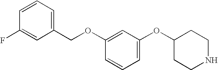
C1=C(OC2CCNCC2)C=C(OCC2=CC=CC(F)=C2)C=C1
